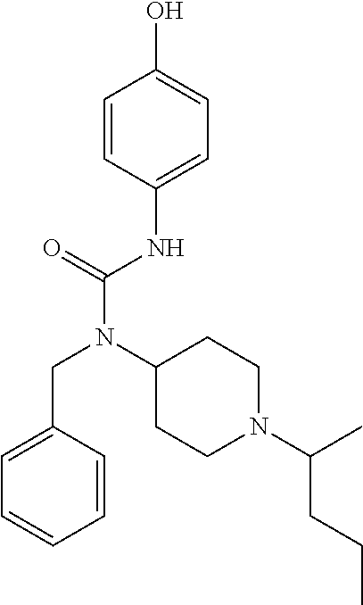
C1=CC(NC(N(C2CCN(C(C)CCC)CC2)CC2=CC=CC=C2)=O)=CC=C1O
